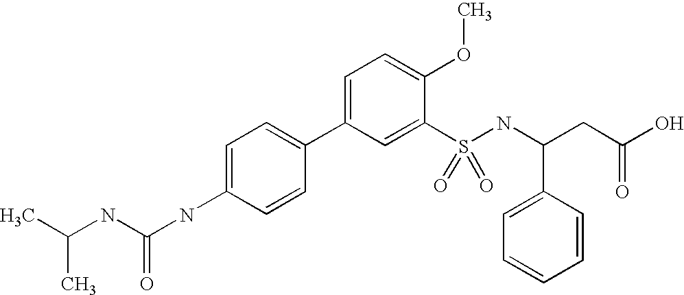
CC(NC(NC1=CC=C(C2=CC=C(OC)C(S(=O)(NC(C3=CC=CC=C3)CC(O)=O)=O)=C2)C=C1)=O)C
